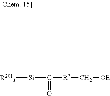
[Si](C(=O)[R3]C[OE])[R2013]
